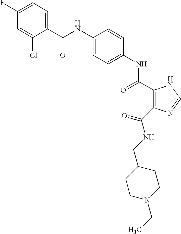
C(NC1=CC=C(NC(=O)C2=C(C(NCC3CCN(CC)CC3)=O)N=CN2)C=C1)(=O)C1=CC=C(F)C=C1Cl
